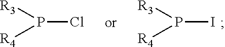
P(Cl)([R3])[R4].P(I)([R3])[R4]
